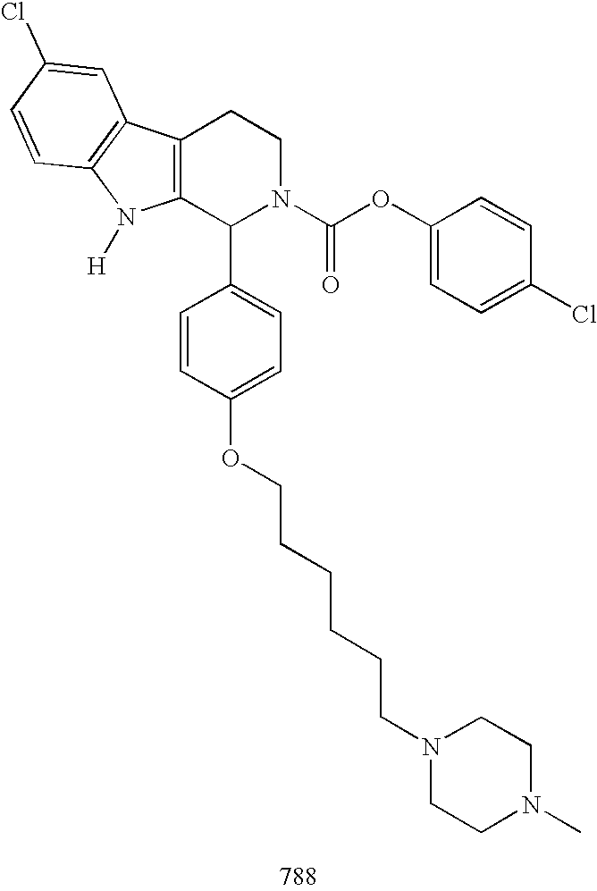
C12=C(C(C3=CC=C(OCCCCCCN4CCN(C)CC4)C=C3)N(C(OC3=CC=C(Cl)C=C3)=O)CC1)N([H])C1=C2C=C(Cl)C=C1
